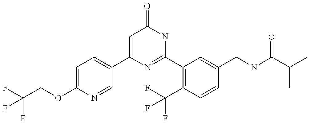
C1(C2=CC=C(OCC(F)(F)F)N=C2)=CC(=O)NC(C2=C(C(F)(F)F)C=CC(CNC(C(C)C)=O)=C2)=N1
